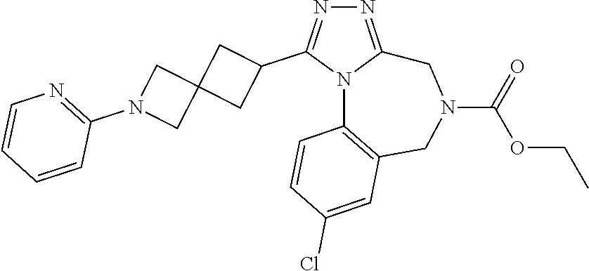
N1=C2N(C(C3CC4(C3)CN(C3=NC=CC=C3)C4)=N1)C1=C(CN(C(=O)OCC)C2)C=C(Cl)C=C1
